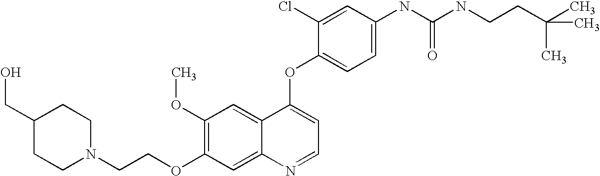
N1(CCOC2=C(OC)C=C3C(=C2)N=CC=C3OC2=CC=C(NC(NCCC(C)(C)C)=O)C=C2Cl)CCC(CO)CC1
